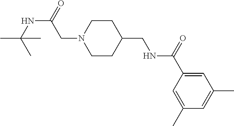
N1(CC(NC(C)(C)C)=O)CCC(CNC(C2=CC(C)=CC(C)=C2)=O)CC1
